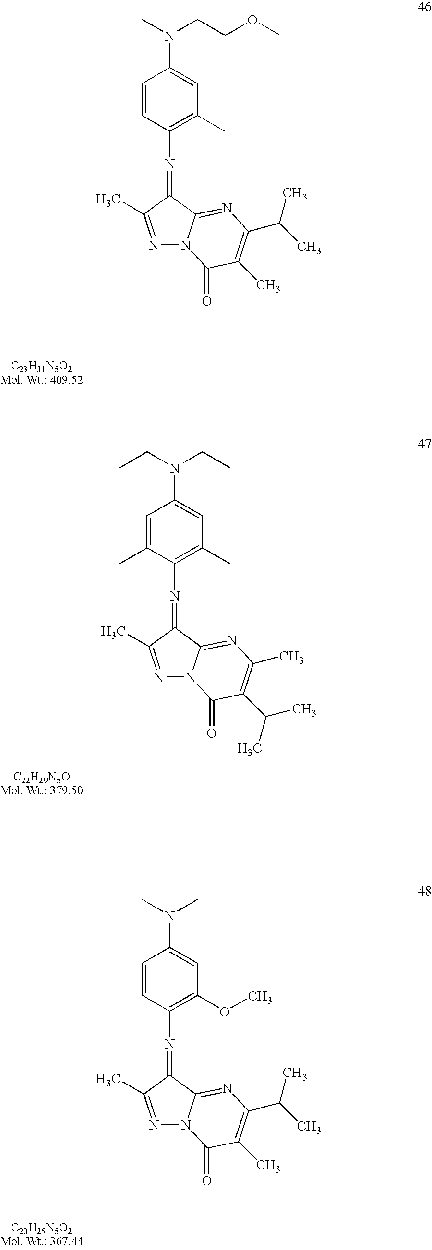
C1=C(C)C(N=C2C3=NC(C)=C(C(C)C)C(=O)N3N=C2C)=C(C)C=C1N(CC)CC.C1=CC(N=C2C3=NC(C(C)C)=C(C)C(=O)N3N=C2C)=C(OC)C=C1N(C)C.C1=CC(N=C2C3=NC(C(C)C)=C(C)C(=O)N3N=C2C)=C(C)C=C1N(CCOC)C
